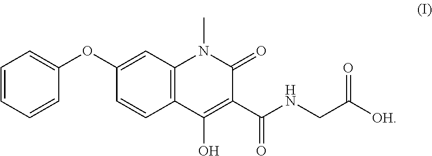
CN1C2=C(C=CC(OC3=CC=CC=C3)=C2)C(O)=C(C(NCC(=O)[OH])=O)C1=O
